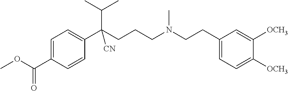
C1=C(C(OC)=O)C=CC(C(CCCN(CCC2=CC=C([OCH3])C([OCH3])=C2)C)(C(C)C)[CN])=C1
